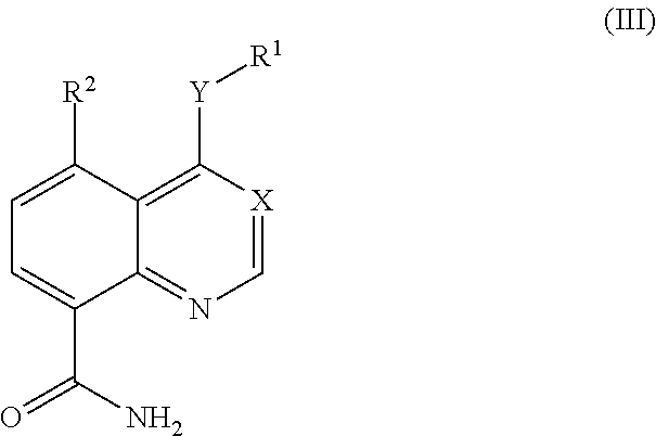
C1=[X]C([Y][R1])=C2C(=N1)C(C(N)=O)=CC=C2[R2]
